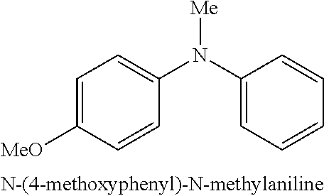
C1=C([MeO])C=CC(N(C2=CC=CC=C2)[Me])=C1
